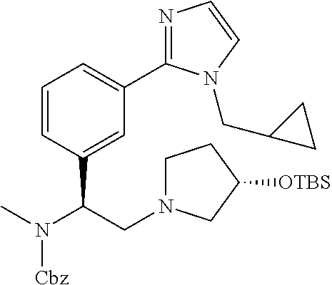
CN(C(CN1CCC([OTBS])C1)C1=CC(C2=NC=CN2CC2CC2)=CC=C1)[Cbz]
